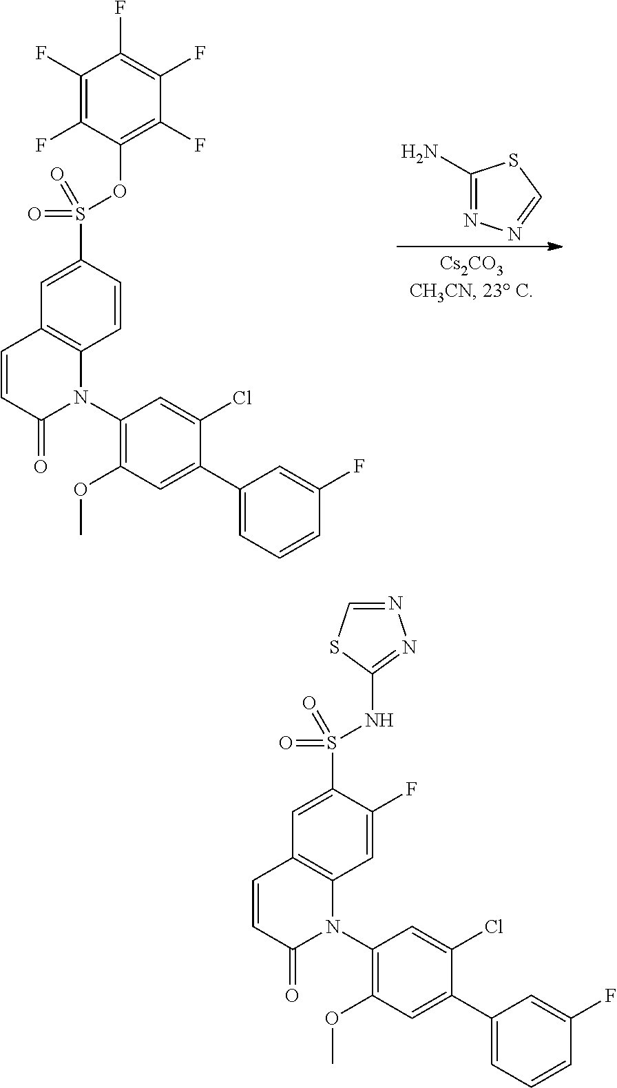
C12=C(C=CC(S(=O)(=O)OC3=C(F)C(F)=C(F)C(F)=C3F)=C1)N(C1=C(OC)C=C(C3=CC=CC(F)=C3)C(Cl)=C1)C(=O)C=C2.C1(N)=NN=CS1.C12=C(C=C(F)C(S(=O)(=O)NC3=NN=CS3)=C1)N(C1=C(OC)C=C(C3=CC=CC(F)=C3)C(Cl)=C1)C(=O)C=C2
